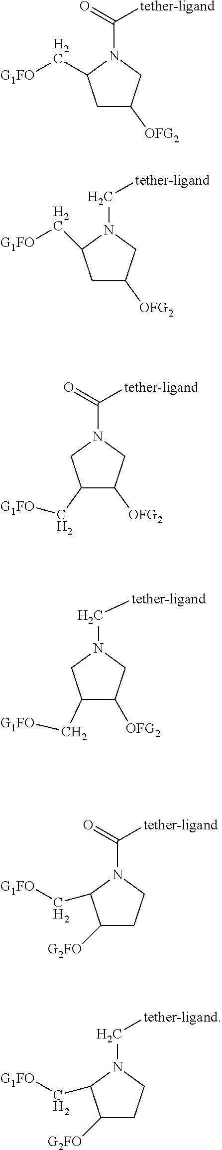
C1C([OFG2])CN(C([tether-ligand])=O)C1C[G1FO].C1C([OFG2])CN(C[tether-ligand])C1C[G1FO].C1(C[G1FO])C([OFG2])CN(C([tether-ligand])=O)C1.C1(C[G1FO])C([OFG2])CN(C[tether-ligand])C1.C1([G2FO])CCN(C(=O)[tether-ligand])C1C[G1FO].C1([G2FO])CCN(C[tether-ligand])C1C[G1FO]
